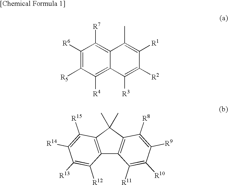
C1([R6])=C([R5])C([R4])=C2C(=C1[R7])C(C)=C([R1])C([R2])=C2[R3].C12=C(C(C)(C)C3=C1C([R11])=C([R10])C([R9])=C3[R8])C([R15])=C([R14])C([R13])=C2[R12]
